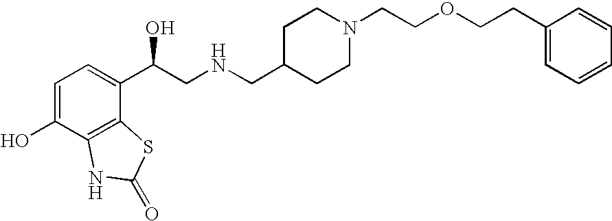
C1=C(O)C2=C(C(C(CNCC3CCN(CCOCCC4=CC=CC=C4)CC3)O)=C1)SC(=O)N2
